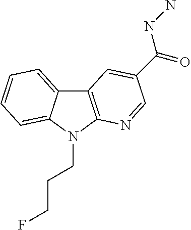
C12=CC=CC=C1N(CCCF)C1=C2C=C(C(=O)NN)C=N1
